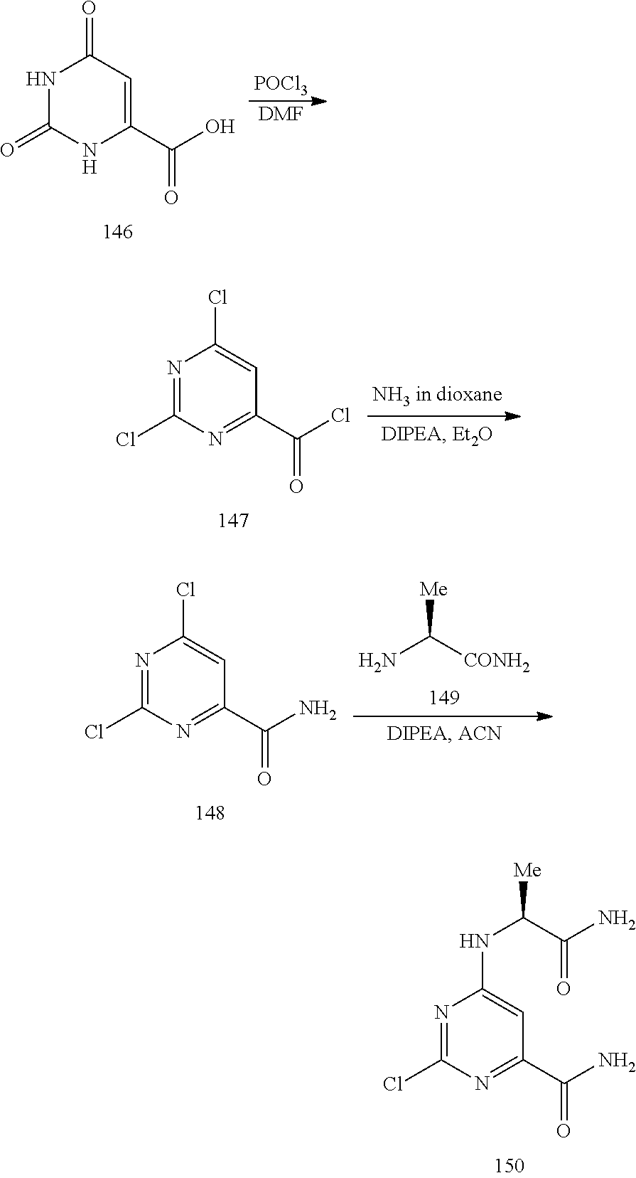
N1=C(Cl)N=C(C(N)=O)C=C1NC([Me])C(N)=O.N1C(=O)NC(C(O)=O)=CC1=O.[POCl3].[DMF].N1=C(Cl)N=C(C(Cl)=O)C=C1Cl.NC([CONH2])[Me].N1=C(Cl)N=C(C(N)=O)C=C1Cl
